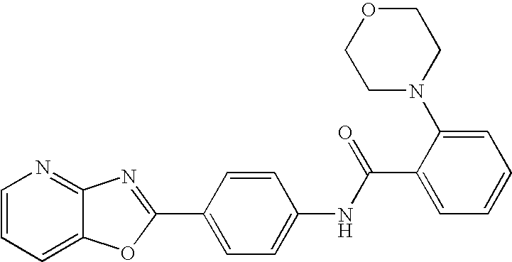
C1=CC=C2C(=N1)N=C(C1=CC=C(NC(C3=CC=CC=C3N3CCOCC3)=O)C=C1)O2
